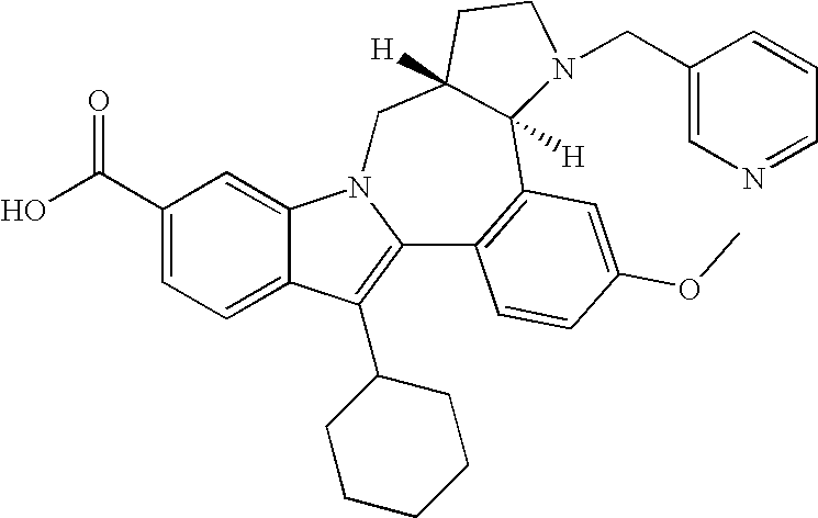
C1(C(O)=O)=CC=C2C(=C1)N1C(=C2C2CCCCC2)C2=C(C3([H])C([H])(C1)CCN3CC1=CN=CC=C1)C=C(OC)C=C2
